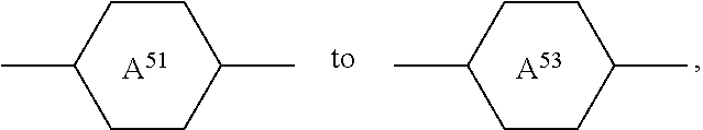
[A51].C1CC(C)CCC1C.[A53].C1CC(C)CCC1C
